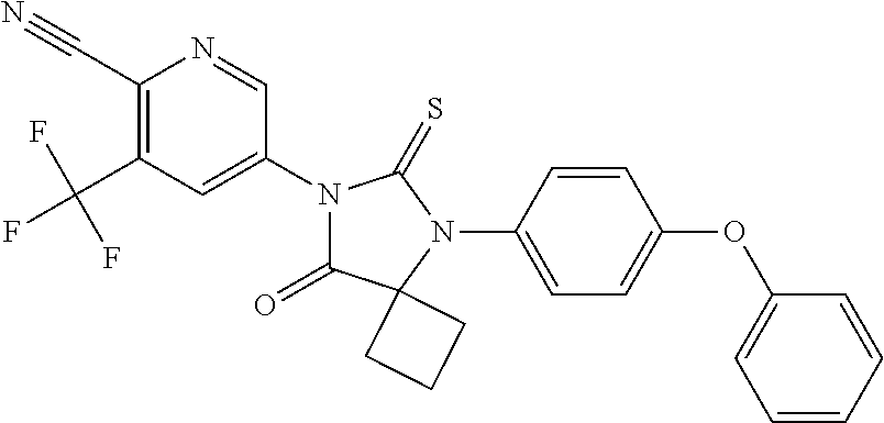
C1(C#N)=C(C(F)(F)F)C=C(N2C(=O)C3(N(C4=CC=C(OC5=CC=CC=C5)C=C4)C2=S)CCC3)C=N1
